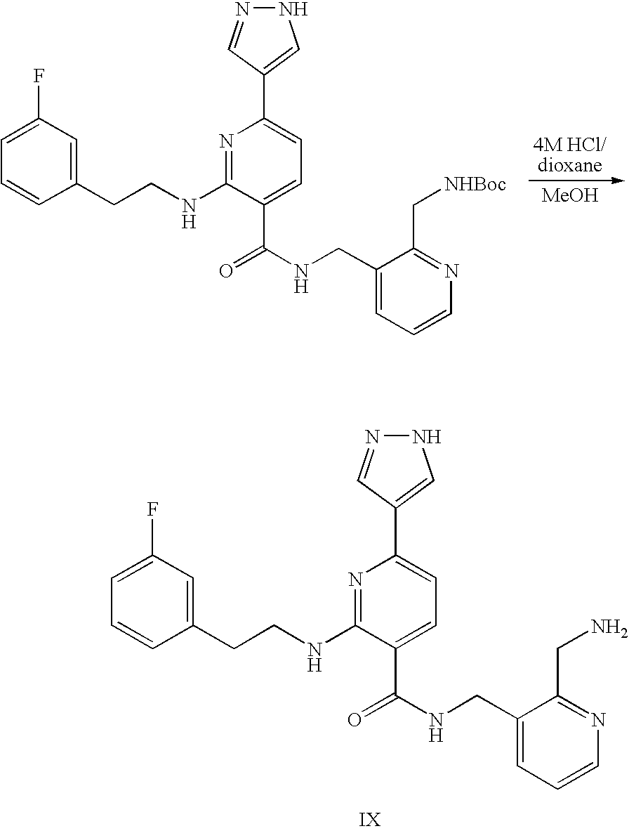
C1(CCNC2=NC(C3=CNN=C3)=CC=C2C(NCC2=CC=CN=C2C[NHBoc])=O)=CC(F)=CC=C1.[MeOH].C1(CCNC2=NC(C3=CNN=C3)=CC=C2C(NCC2=CC=CN=C2CN)=O)=CC(F)=CC=C1
